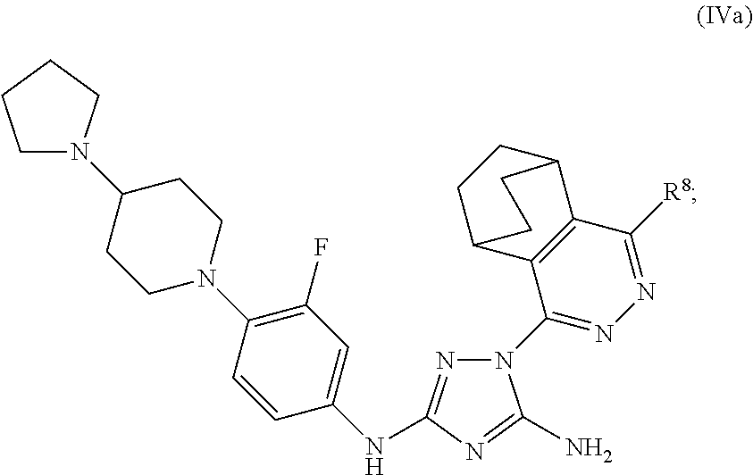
C1CCCN1C1CCN(C2=C(F)C=C(NC3=NN(C4=NN=C([R8])C5=C4C4CCC5CC4)C(N)=N3)C=C2)CC1
